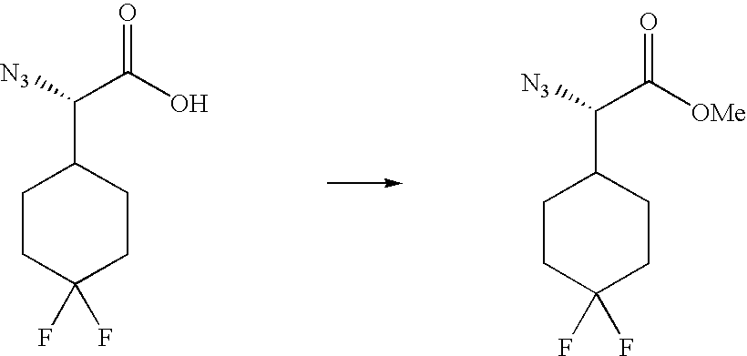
C1CC(F)(F)CCC1C(C(O)=O)[N3].C1CC(F)(F)CCC1C(C([OMe])=O)[N3]
